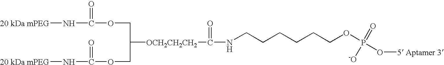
[20 kDa mPEG]NC(=O)OCC(COC(N[20 kDa mPEG])=O)[OCH2CH2CH2]C(=O)NCCCCCCOP(=O)([-O])O[5 Aptamer 3]
